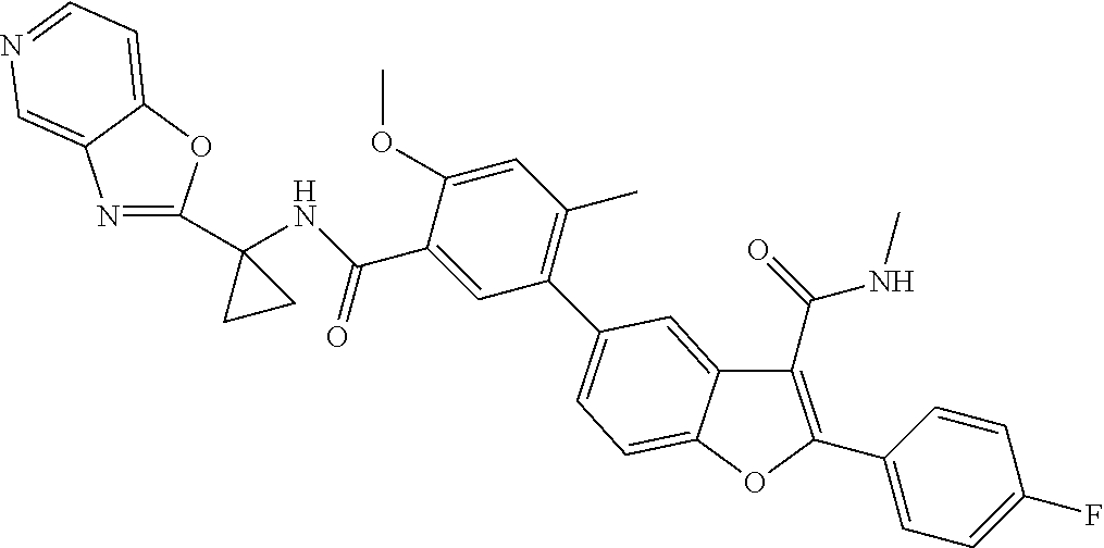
C1(C2=CC=C3C(=C2)C(C(NC)=O)=C(C2=CC=C(F)C=C2)O3)=C(C)C=C(OC)C(C(=O)NC2(C3=NC4=CN=CC=C4O3)CC2)=C1
